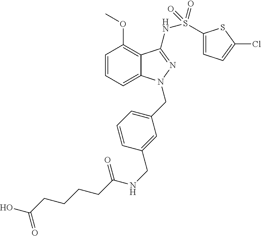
C1=CC=C2C(=C1OC)C(NS(=O)(=O)C1=CC=C(Cl)S1)=NN2CC1=CC=CC(CNC(CCCCC(O)=O)=O)=C1
